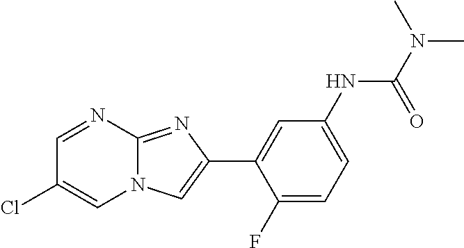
C1=NC2=NC(C3=CC(NC(N(C)C)=O)=CC=C3F)=CN2C=C1Cl
